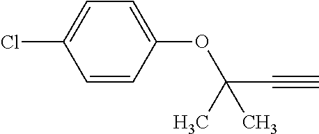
C1(OC(C#C)(C)C)=CC=C(Cl)C=C1
